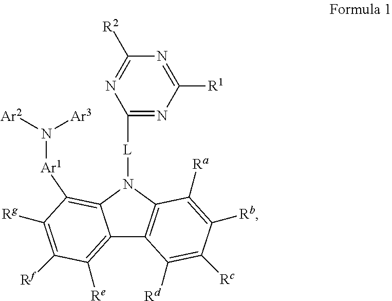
C12=C([Re])C([Rf])=C([Rg])C([Ar1]N([Ar3])[Ar2])=C1N([L]C1=NC([R1])=NC([R2])=N1)C1=C2C([Rd])=C([Rc])C([Rb])=C1[Ra]
